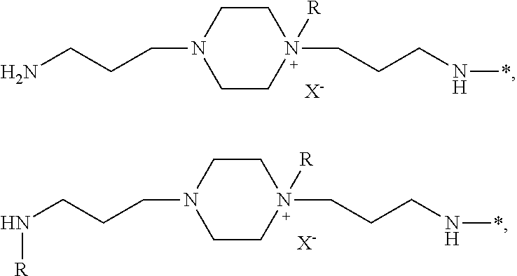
C1CN(CCCN)CCN1(CCCN*)[R].[X-].C1CN(CCCN[R])CCN1(CCCN*)[R].[X-]
